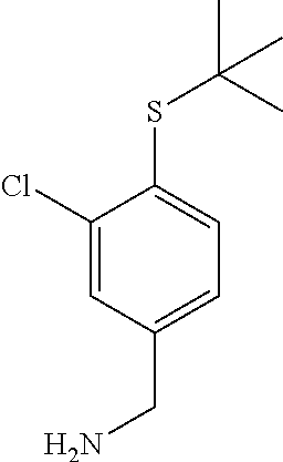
C1(Cl)=CC(CN)=CC=C1SC(C)(C)C
